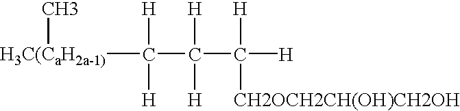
[H3C(CaH2a-1)](C(C(C([H])([H])[CH2OCH2CH(OH)CH2OH])([H])[H])([H])[H])C
